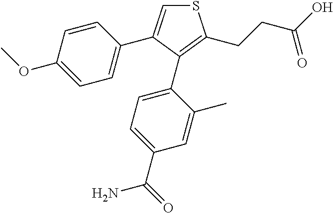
S1C=C(C2=CC=C(OC)C=C2)C(C2=CC=C(C(=O)N)C=C2C)=C1CCC(=O)O
